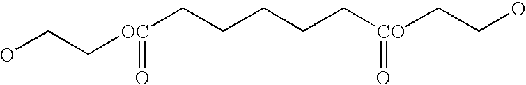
OCC[OC](=O)CCCCC[CO](=O)CCO
